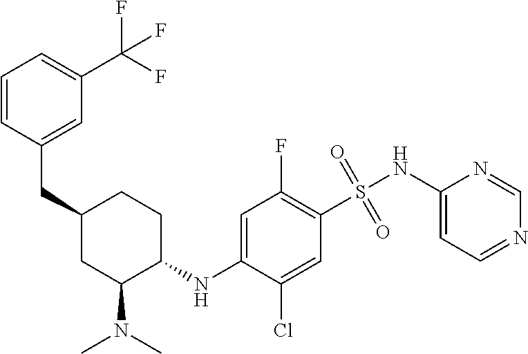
C(C1=CC(C(F)(F)F)=CC=C1)C1CC(N(C)C)C(NC2=CC(F)=C(S(=O)(=O)NC3=CC=NC=N3)C=C2Cl)CC1
